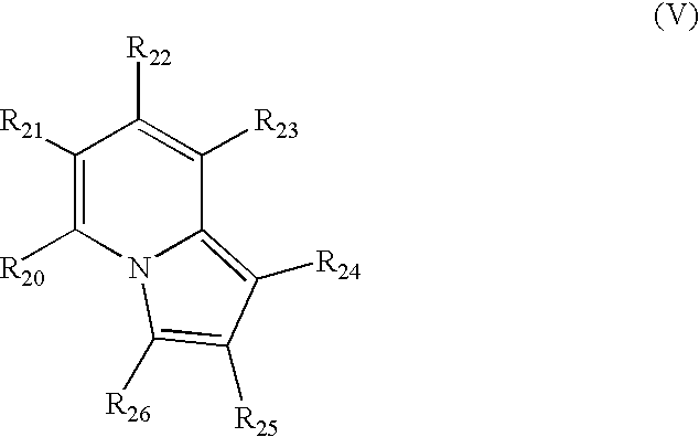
C1([R21])=C([R20])N2C(=C([R24])C([R25])=C2[R26])C([R23])=C1[R22]
